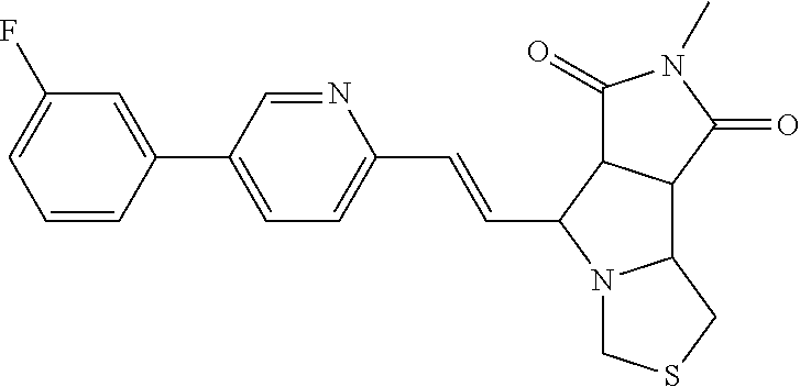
C1(C=CC2N3C(C4C2C(=O)N(C)C4=O)CSC3)=CC=C(C2=CC(F)=CC=C2)C=N1
